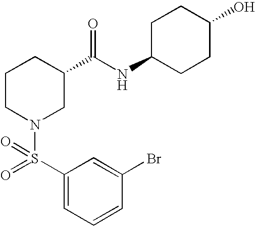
C1(Br)=CC(S(=O)(N2CC(C(NC3CCC(O)CC3)=O)CCC2)=O)=CC=C1
